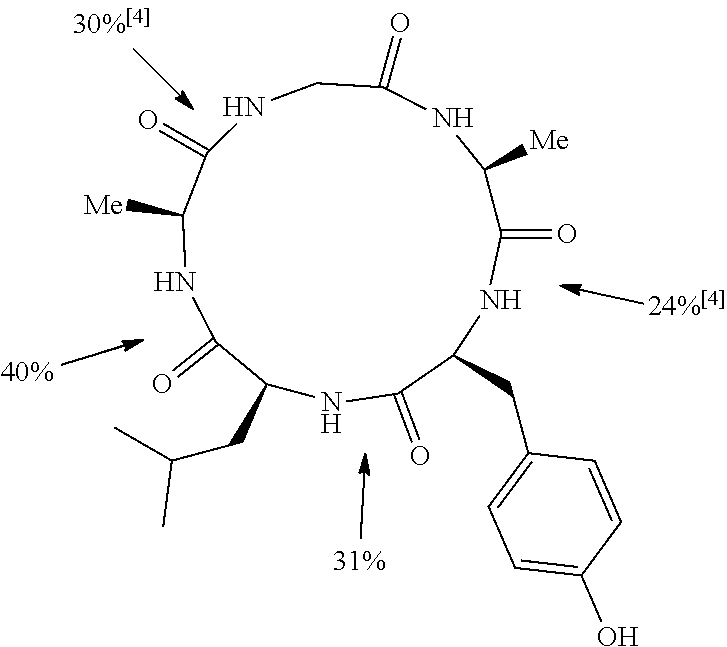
C1(CC2=CC=C(O)C=C2)NC(=O)C([Me])NC(=O)CNC(=O)C([Me])NC(=O)C(CC(C)C)NC1=O
